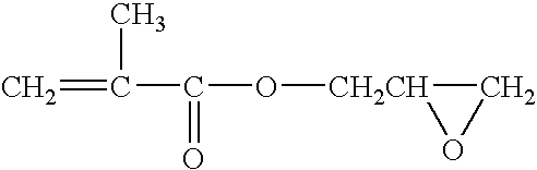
C=C(C)C(=O)O[CH2CH]1CO1
